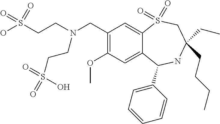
C1(CN(CCS(=O)(O)=O)CCS(=O)(O)=O)=C(OC)C=C2C(=C1)S(=O)(=O)CC(CC)(CCCC)NC2C1=CC=CC=C1
